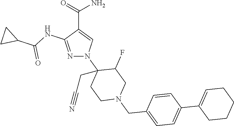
C(C1=CN(C2(CC#N)CCN(CC3=CC=C(C4=CCCCC4)C=C3)CC2F)N=C1NC(C1CC1)=O)(=O)N
